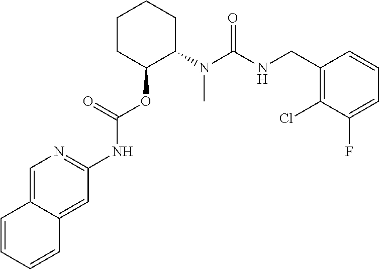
C1=C2C(=CC(NC(OC3C(N(C(NCC4=C(Cl)C(F)=CC=C4)=O)C)CCCC3)=O)=N1)C=CC=C2
